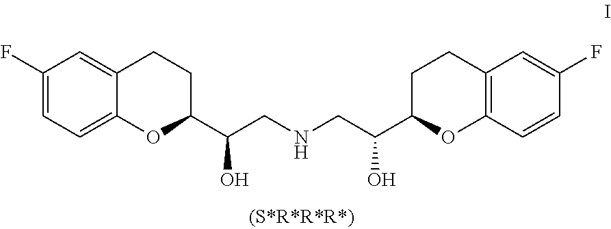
C1(F)=CC=C2C(=C1)CCC(C(CNCC(C1OC3=C(CC1)C=C(F)C=C3)O)O)O2
